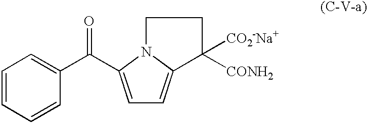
C1=C(C(C2=CC=CC=C2)=O)N2C(=C1)C([CO2-Na+])([CONH2])CC2
